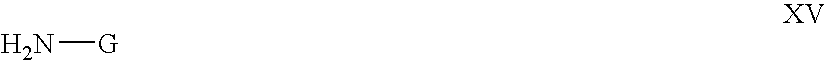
N[G]
